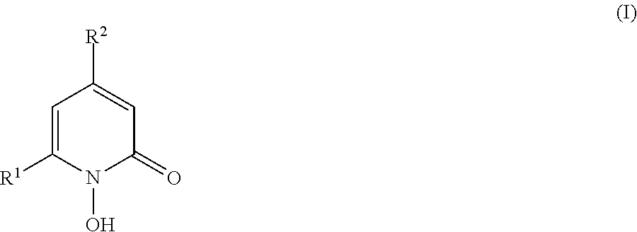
C1=C([R1])N(O)C(=O)C=C1[R2]
